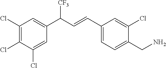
C1(C=CC(C2=CC(Cl)=C(Cl)C(Cl)=C2)[CF3])=CC=C(CN)C(Cl)=C1
